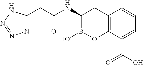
C12=C(C(C(O)=O)=CC=C1)OB(O)C(NC(CC1=NN=NN1)=O)C2
